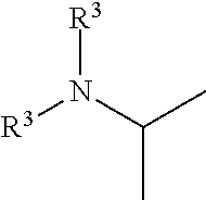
[R3]N(C(C)C)[R3]
